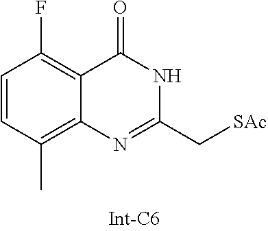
C1=CC(C)=C2C(=C1F)C(=O)NC(C[SAc])=N2
